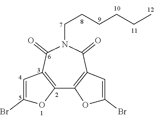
C12=C(C(=O)N(CCCCCC)C(=O)C3=C1OC(Br)=C3)C=C(Br)O2
